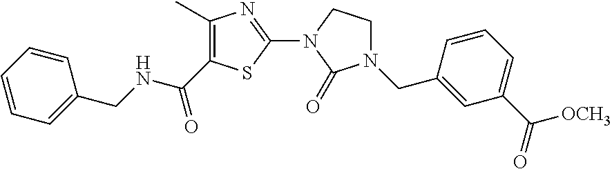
C1(C)=C(C(NCC2=CC=CC=C2)=O)SC(N2C(=O)N(CC3=CC(C([OCH3])=O)=CC=C3)CC2)=N1
